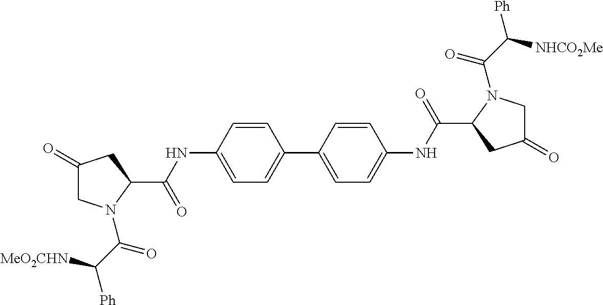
C1=CC(NC(C2CC(=O)CN2C(C([MeO2CHN])[Ph])=O)=O)=CC=C1C1=CC=C(NC(C2CC(=O)CN2C(C([NHCO2Me])[Ph])=O)=O)C=C1
